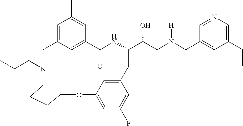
C12=CC(=CC(C)=C1)CN(CCC)CCCCOC1=CC(F)=CC(=C1)CC(C(CN(CC1=CC(CC)=CN=C1)[H])O)NC2=O
